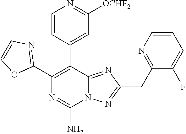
C1(C2=C(C3=CC([OCHF2])=NC=C3)C3=NC(CC4=NC=CC=C4F)=NN3C(N)=N2)=NC=CO1
